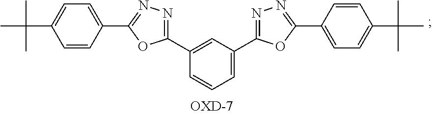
C1=C(C2=NN=C(C3=CC=C(C(C)(C)C)C=C3)O2)C=C(C2=NN=C(C3=CC=C(C(C)(C)C)C=C3)O2)C=C1
